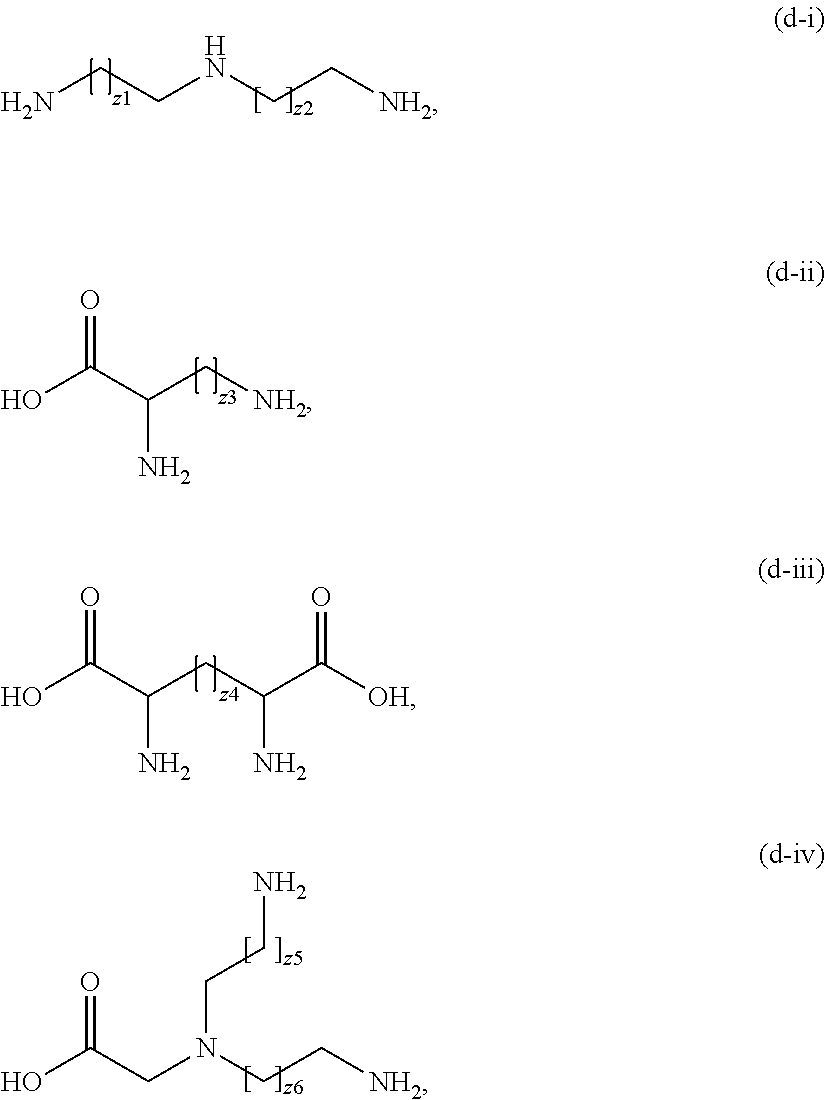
NCCNCC[NH2].OC(C(C[NH2])N)=O.OC(C(CC(C([OH])=O)N)N)=O.OC(CN(CC[NH2])CCN)=O
